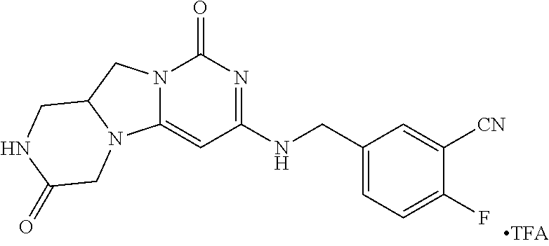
N12C(=CC(NCC3=CC=C(F)C([CN])=C3)=NC1=O)N1C(C2)CNC(=O)C1
